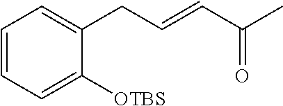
C1=CC=C([OTBS])C(CC=CC(C)=O)=C1
